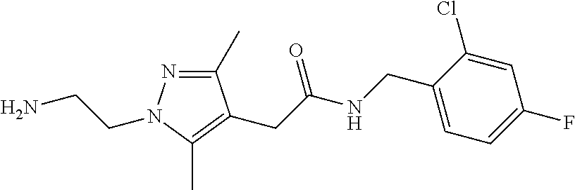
C1(C)=NN(CCN)C(C)=C1CC(NCC1=CC=C(F)C=C1Cl)=O
